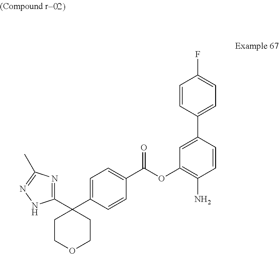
C1=CC(C2=CC=C(F)C=C2)=CC(OC(C2=CC=C(C3(C4=NC(C)=NN4)CCOCC3)C=C2)=O)=C1N
